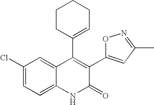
C1(Cl)=CC=C2C(=C1)C(C1=CCCCC1)=C(C1=CC(C)=NO1)C(=O)N2
